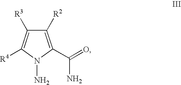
C1([R2])=C(C(=O)N)N(N)C([R4])=C1[R3]
